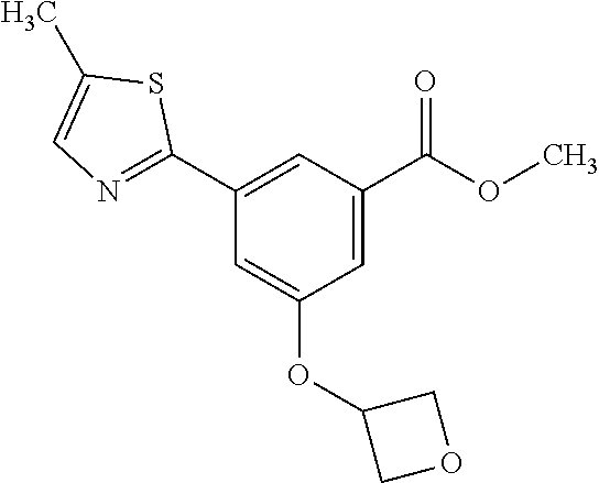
C1(C2=NC=C(C)S2)=CC(C(OC)=O)=CC(OC2COC2)=C1
